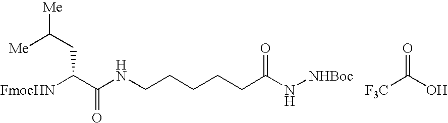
[FmocHN]C(C(NCCCCCC(N[NHBoc])=O)=O)CC([Me])[Me].C(=O)([F3C])O
